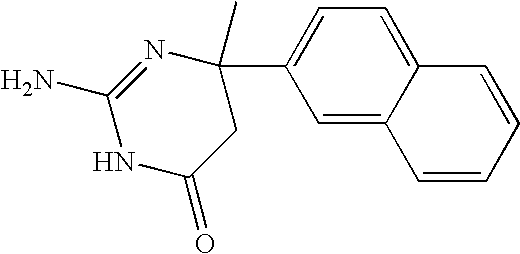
N1C(=O)CC(C2=CC=C3C(=C2)C=CC=C3)(C)N=C1N
